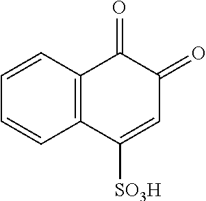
C1=CC=CC2=C1C(=O)C(=O)C=C2[SO3H]
